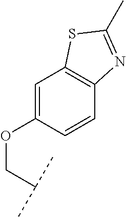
O(C1=CC2=C(C=C1)N=C(C)S2)CC(C)C
